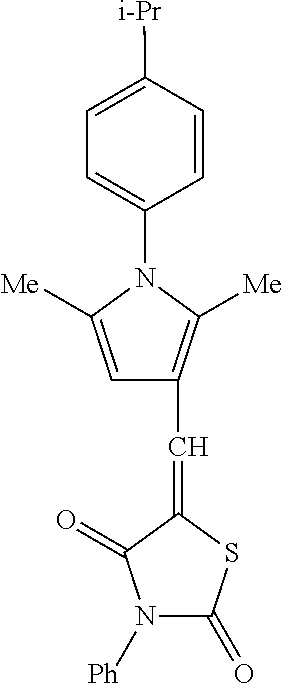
C1=C([i-Pr])C=CC(N2C([Me])=CC(C=C3SC(=O)N([Ph])C3=O)=C2[Me])=C1
